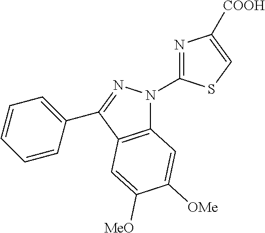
C12=C(C(C3=CC=CC=C3)=NN1C1=NC([COOH])=CS1)C=C([MeO])C([OMe])=C2
